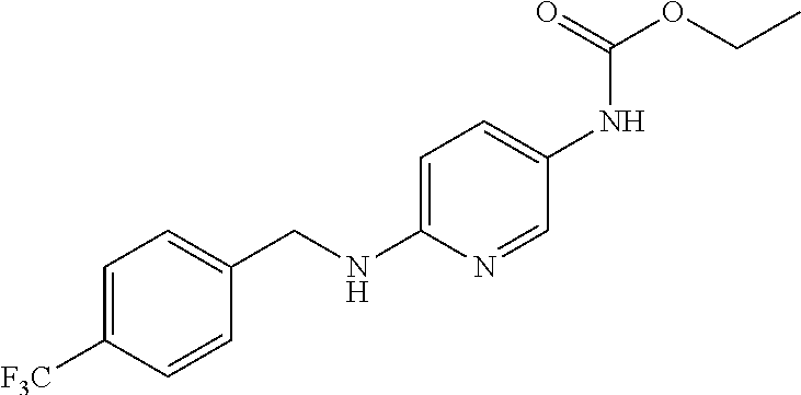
C1=C([F3C])C=CC(CNC2=CC=C(NC(OCC)=O)C=N2)=C1
